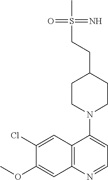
C1(Cl)=CC2=C(C=C1OC)N=CC=C2N1CCC(CCS(C)(=N)=O)CC1
